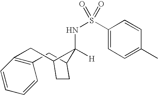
C12=C(C=CC=C1)CC1C(NS(C3=CC=C(C)C=C3)(=O)=O)([H])C(C2)CC1
